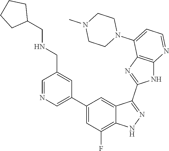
C1=NC=C(C2=CC(F)=C3C(=C2)C(C2=NC4=C(N2)N=CC=C4N2CCN(C)CC2)=NN3)C=C1CNCC1CCCC1
